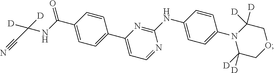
C1(C(NC(C#N)([D])[D])=O)=CC=C(C2=CC=NC(NC3=CC=C(N4C([D])([D])COCC4([D])[D])C=C3)=N2)C=C1
